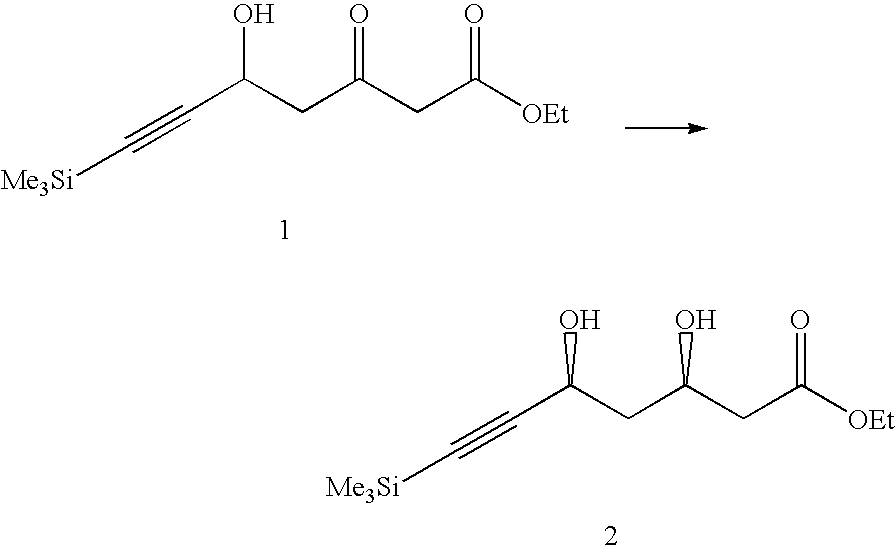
C(C(CC(CC([OEt])=O)O)O)#C[Me3Si].C(C(CC(CC([OEt])=O)=O)O)#C[Me3Si]
